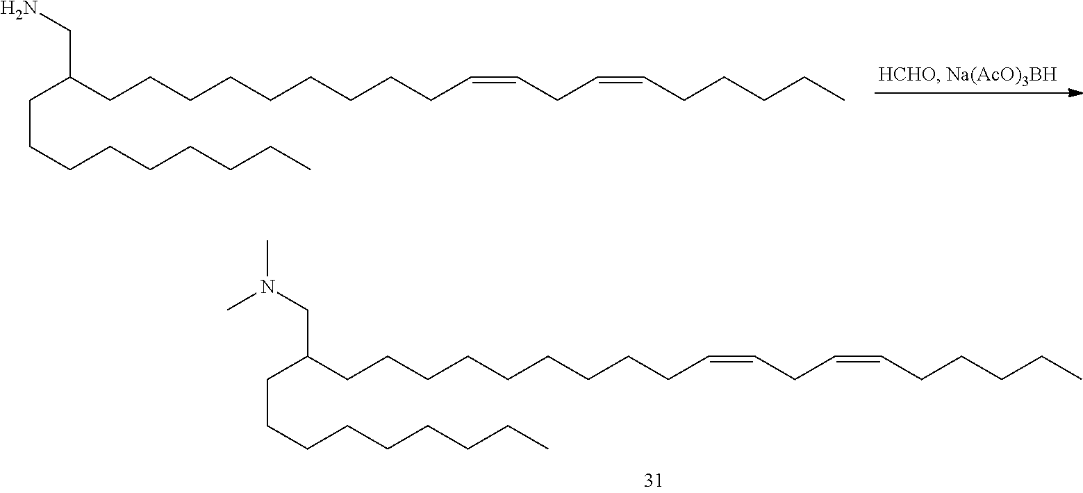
C(C(CCCCCCCCCC=CCC=CCCCCC)CN)CCCCCCCC.C(C(CCCCCCCCCC=CCC=CCCCCC)CN(C)C)CCCCCCCC
